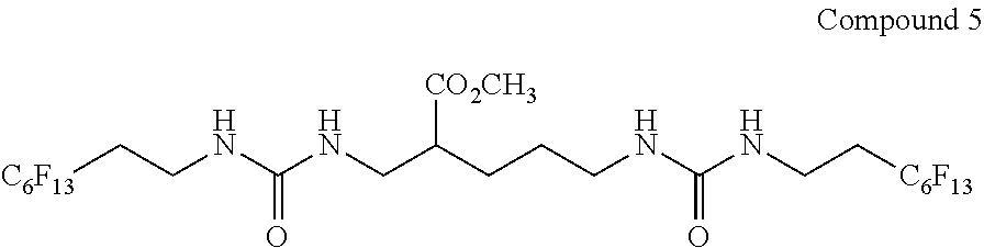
[C6F13]CCNC(NCC(CCCNC(NCC[C6F13])=O)[CO2CH3])=O
